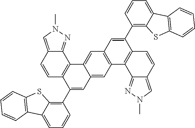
C1=CC2=CN(C)N=C2C2=C1C(C1=C3C(=CC=C1)C1=C(S3)C=CC=C1)=CC1=CC3=C(C=C21)C=C(C1=C2C(=CC=C1)C1=C(S2)C=CC=C1)C1=C3C2=NN(C)C=C2C=C1
